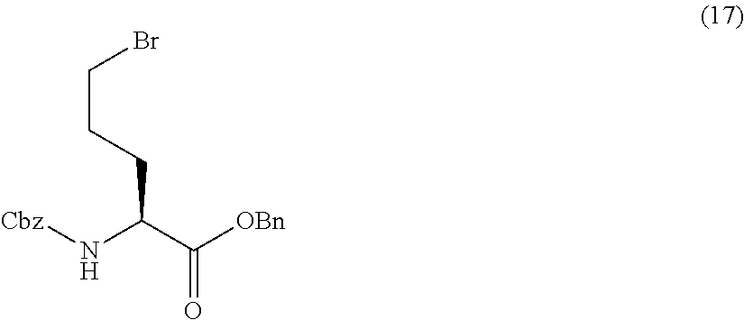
N(C(C([OBn])=O)CCCBr)[Cbz]
